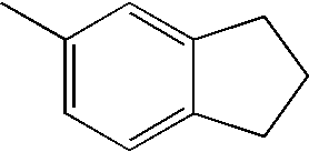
C1(C)=CC=C2C(=C1)CCC2
